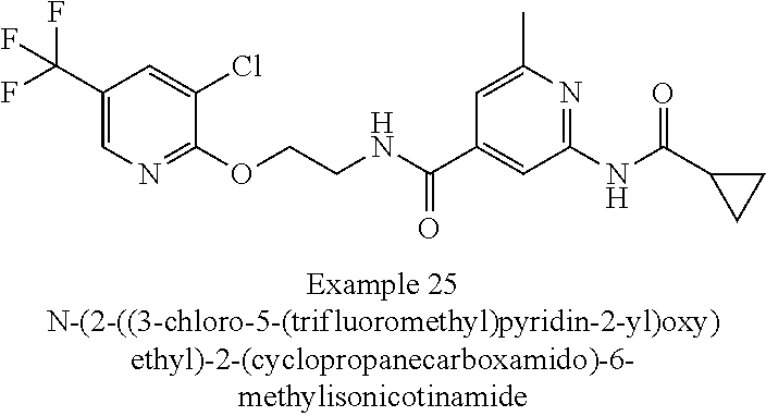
C1(C(F)(F)F)=CN=C(OCCNC(C2=CC(NC(=O)C3CC3)=NC(C)=C2)=O)C(Cl)=C1
